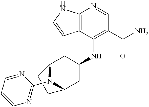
C12=C(C(NC3CC4N(C5=NC=CC=N5)C(C3)CC4)=C(C(N)=O)C=N1)C=CN2
